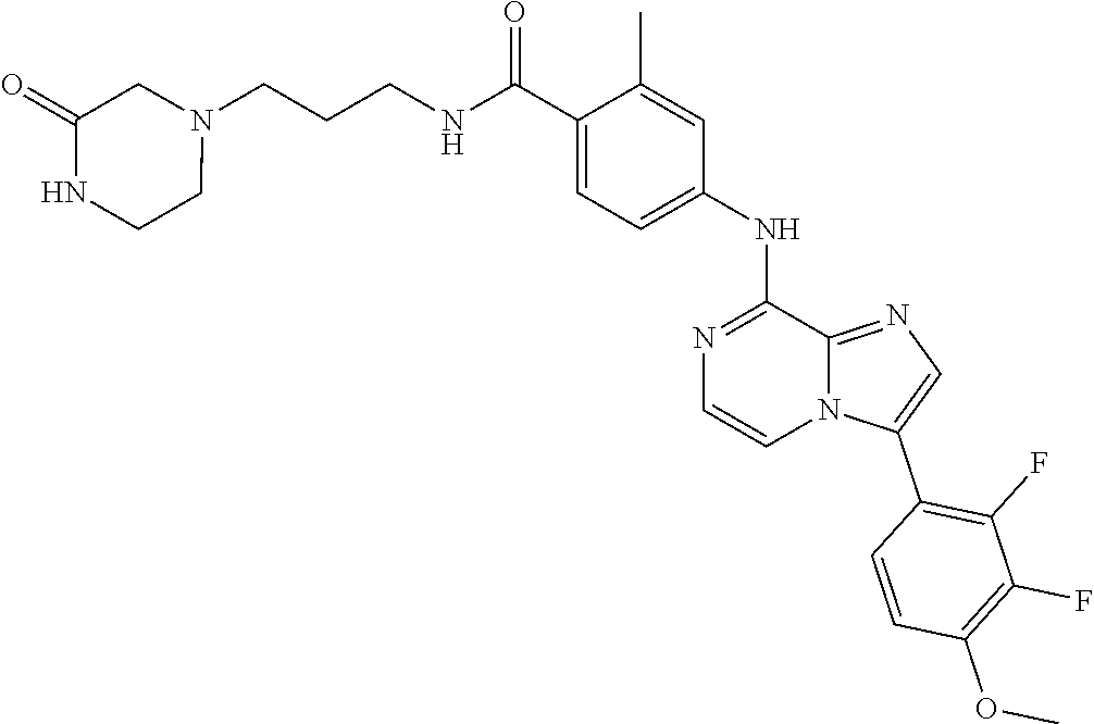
C1(C2=C(F)C(F)=C(OC)C=C2)=CN=C2N1C=CN=C2NC1=CC=C(C(NCCCN2CC(=O)NCC2)=O)C(C)=C1
